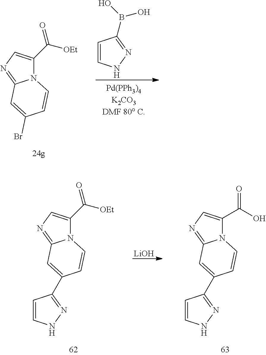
N12C(C([OEt])=O)=CN=C1C=C(Br)C=C2.C1=CNN=C1B(O)O.N12C(C([OEt])=O)=CN=C1C=C(C1=NNC=C1)C=C2.[LiOH].N12C(C(O)=O)=CN=C1C=C(C1=NNC=C1)C=C2
